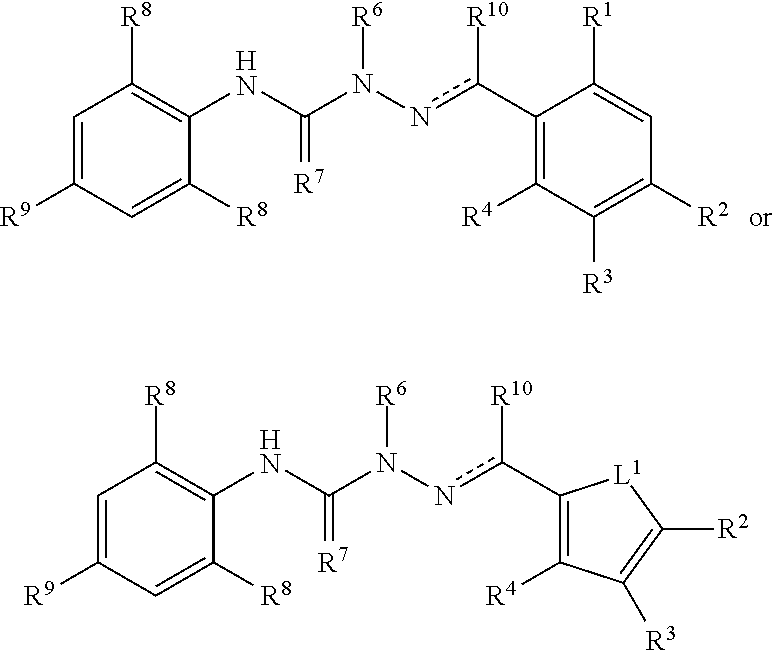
C1=C([R9])C=C([R8])C(NC(N(nc(C2=C([R4])C([R3])=C([R2])C=C2[R1])[R10])[R6])=[R7])=C1[R8].C1=C([R9])C=C([R8])C(NC(N(nc(C2=C([R4])C([R3])=C([R2])[L1]2)[R10])[R6])=[R7])=C1[R8]
